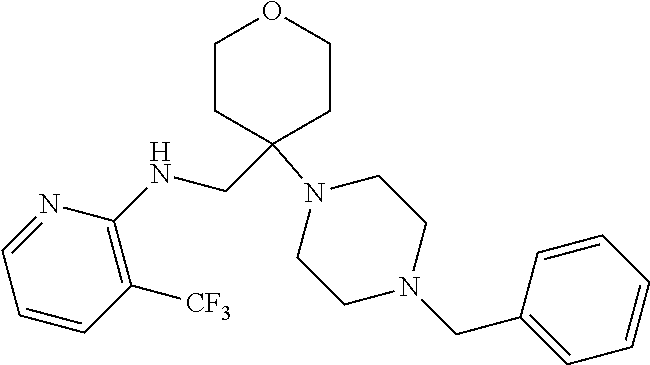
C1CC(N2CCN(CC3=CC=CC=C3)CC2)(CNC2=C([CF3])C=CC=N2)CCO1
